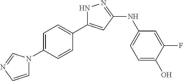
N1C(C2=CC=C(N3C=CN=C3)C=C2)=CC(NC2=CC=C(O)C(F)=C2)=N1
